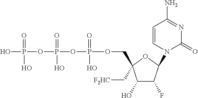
C1(O)C(F)C(N2C(=O)N=C(N)C=C2)OC1(COP(OP(OP(O)(=O)O)(=O)O)(=O)O)C[F2HC]
